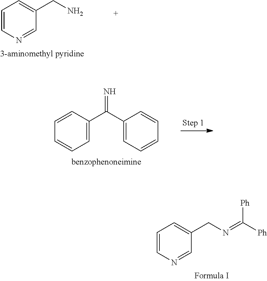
C1=CN=CC(CN=C([Ph])[Ph])=C1.C1=CN=CC(CN)=C1.C1=CC(C(C2=CC=CC=C2)=N)=CC=C1
